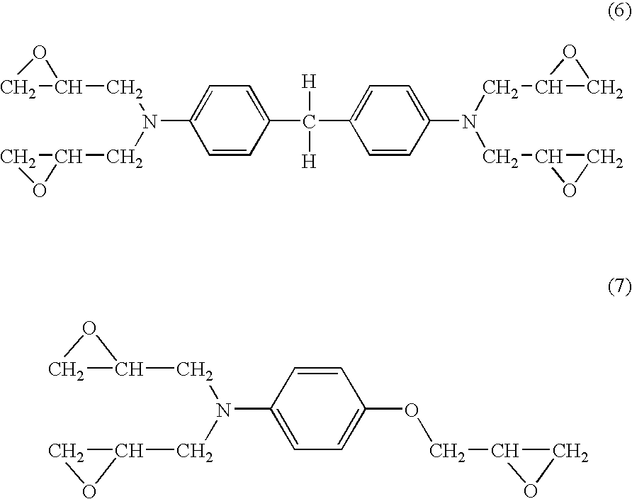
C1=C(N(CC2CO2)CC2CO2)C=CC(C(C2=CC=C(N(CC3CO3)CC3CO3)C=C2)([H])[H])=C1.C1=CC(OCC2CO2)=CC=C1N(CC1CO1)CC1CO1
